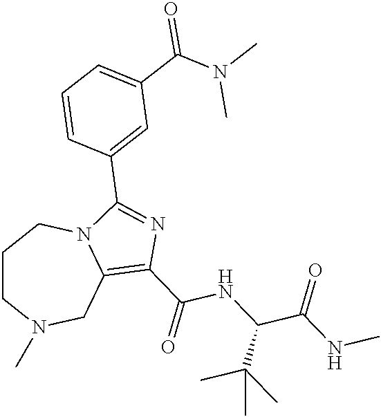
C1CN(C)CC2=C(C(=O)NC(C(NC)=O)C(C)(C)C)N=C(C3=CC(C(N(C)C)=O)=CC=C3)N2C1
